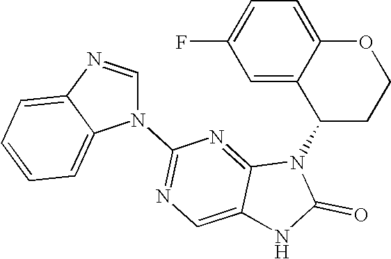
C1=C(F)C=C2C(=C1)OCCC2N1C2=NC(N3C=NC4=CC=CC=C34)=NC=C2NC1=O
